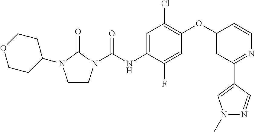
C1CN(C(NC2=CC(Cl)=C(OC3=CC(C4=CN(C)N=C4)=NC=C3)C=C2F)=O)C(=O)N1C1CCOCC1
